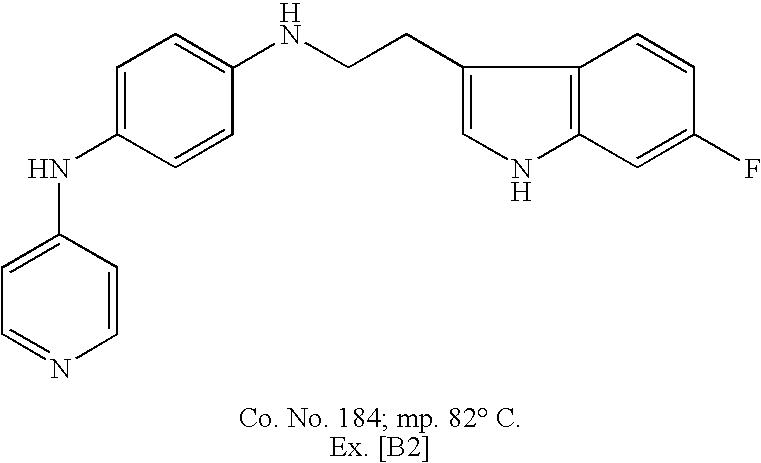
C1=C(NC2=CC=C(NCCC3=CNC4=C3C=CC(F)=C4)C=C2)C=CN=C1
